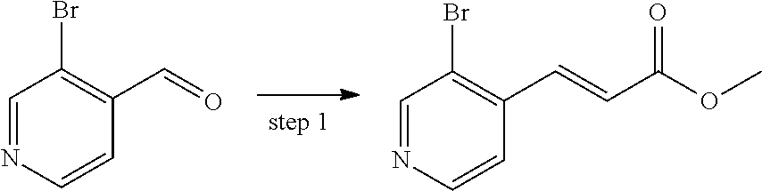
C1=NC=CC(C=O)=C1Br.C1=NC=CC(C=CC(=O)OC)=C1Br
